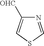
N1=CSC=C1[OHC]
